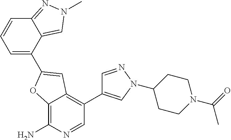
C12=C(N)N=CC(C3=CN(C4CCN(C(C)=O)CC4)N=C3)=C1C=C(C1=CC=CC3=NN(C)C=C13)O2
